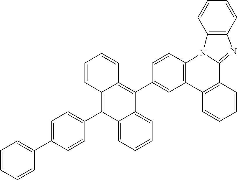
C12=C(C3=CC=C(C4=CC=CC=C4)C=C3)C3=CC=CC=C3C(C3=CC4=C(C=C3)N3C(=NC5=C3C=CC=C5)C3=C4C=CC=C3)=C1C=CC=C2
